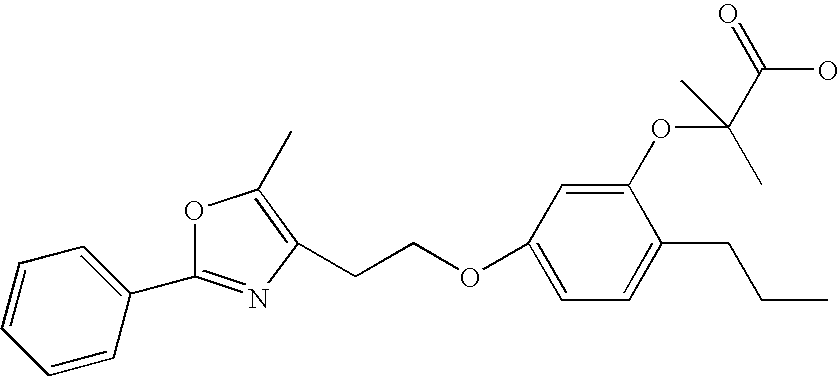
C1=CC=CC(C2=NC(CCOC3=CC=C(CCC)C(OC(C(O)=O)(C)C)=C3)=C(C)O2)=C1
